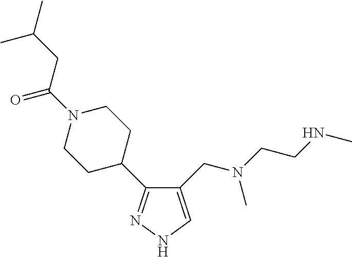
C1(CN(C)CCNC)=CNN=C1C1CCN(C(CC(C)C)=O)CC1
